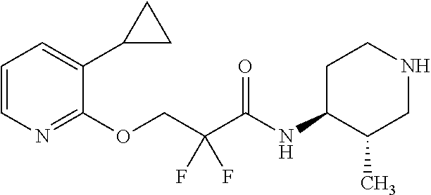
C1=CN=C(OCC(C(NC2C(C)CNCC2)=O)(F)F)C(C2CC2)=C1
